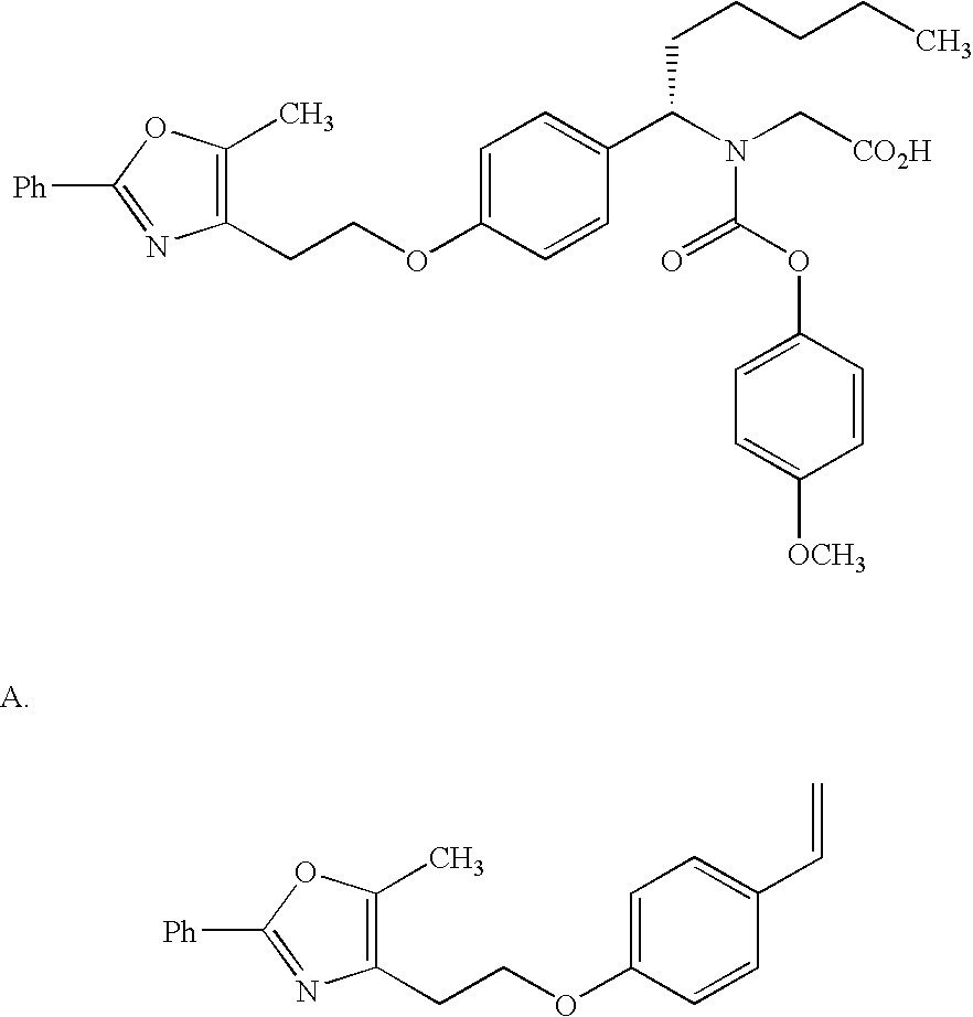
C1=C(OCCC2=C(C)OC([Ph])=N2)C=CC(C=C)=C1.C1=C(OCCC2=C(C)OC([Ph])=N2)C=CC(C(N(C[CO2H])C(OC2=CC=C([OCH3])C=C2)=O)CCCCC)=C1
